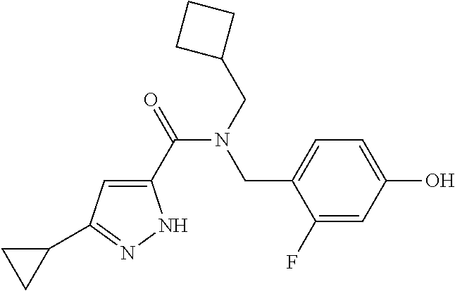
C1(C(=O)N(CC2CCC2)CC2=CC=C(O)C=C2F)=CC(C2CC2)=NN1
